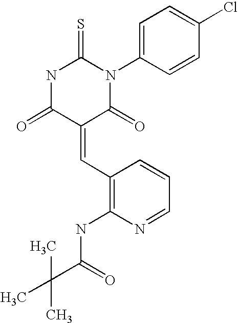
N1C(=O)C(=CC2=C(NC(C(C)(C)C)=O)N=CC=C2)C(=O)N(C2=CC=C(Cl)C=C2)C1=S
